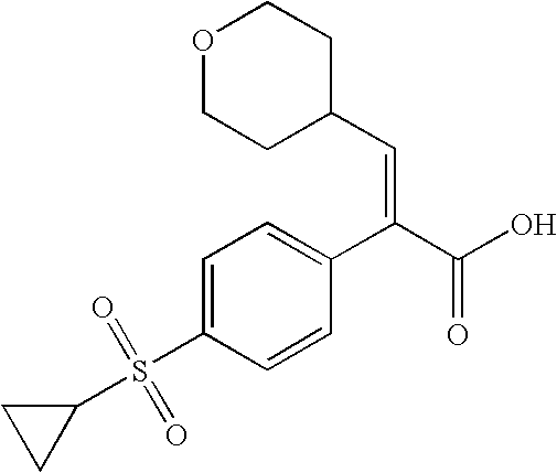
C1=C(S(C2CC2)(=O)=O)C=CC(C(C(O)=O)=CC2CCOCC2)=C1
